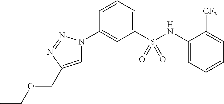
C1=C(COCC)N=NN1C1=CC(S(NC2=CC=CC=C2[CF3])(=O)=O)=CC=C1
